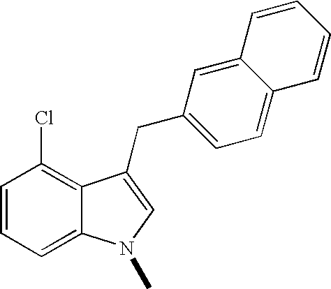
C1=CC=C2C(=C1Cl)C(CC1=CC=C3C(=C1)C=CC=C3)=CN2C
